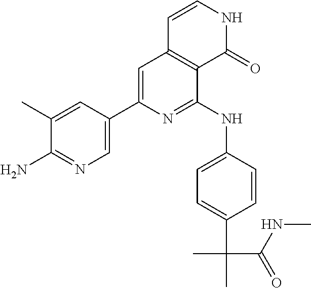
C1=CNC(=O)C2=C1C=C(C1=CN=C(N)C(C)=C1)N=C2NC1=CC=C(C(C)(C)C(NC)=O)C=C1
